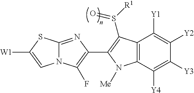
C12=NC(C3=C(S([R1])=O)C4=C(C([Y4])=C([Y3])C([Y2])=C4[Y1])N3[Me])=C(F)N1C=C([W1])S2
